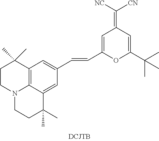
C1CN2C3=C(C1(C)C)C=C(C=CC1=CC(=C([CN])[CN])C=C(C(C)(C)C)O1)C=C3C(C)(C)CC2
